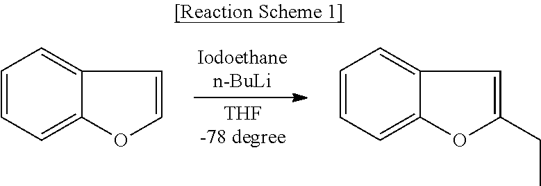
C1=CC=C2C(=C1)C=CO2.C1=CC=C2C(=C1)C=C(CC)O2
